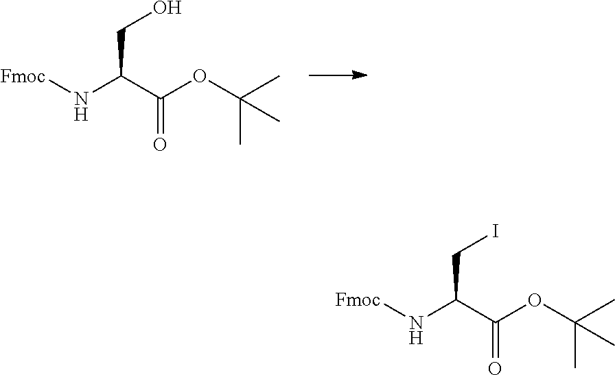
N(C(C(OC(C)(C)C)=O)CO)[Fmoc].N(C(C(OC(C)(C)C)=O)CI)[Fmoc]
